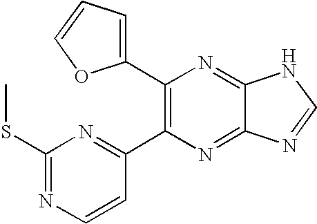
C1(C2=C(C3=NC(SC)=NC=C3)N=C3C(=N2)NC=N3)=CC=CO1
